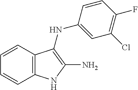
C1=CC2=C(C=C1)NC(N)=C2NC1=CC(Cl)=C(F)C=C1
